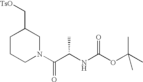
C1CCN(C(C(NC(OC(C)(C)C)=O)C)=O)CC1C[TsO]
